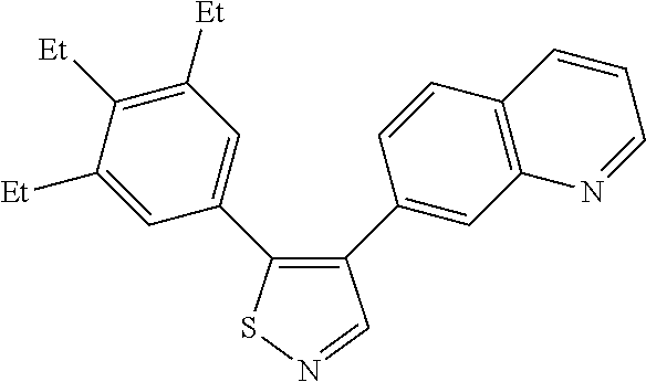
C1([Et])=CC(C2=C(C3=CC4=C(C=C3)C=CC=N4)C=NS2)=CC([Et])=C1[Et]
